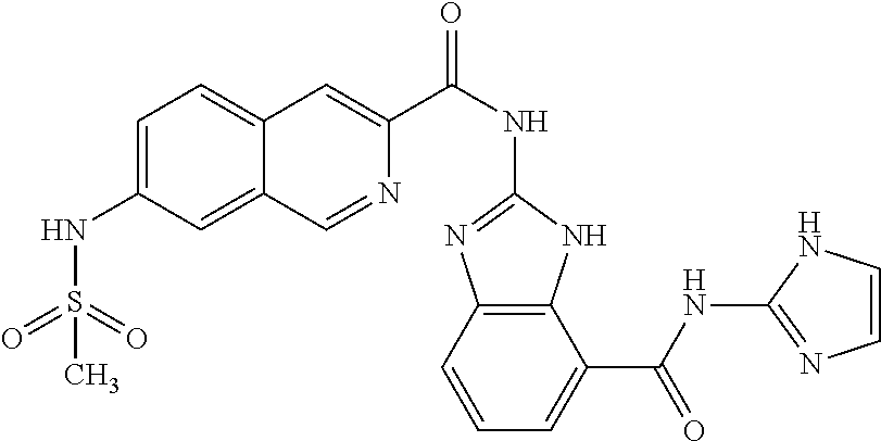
C1=C(NS(=O)(=O)C)C=C2C(=C1)C=C(C(NC1=NC3=C(N1)C(C(NC1=NC=CN1)=O)=CC=C3)=O)N=C2
